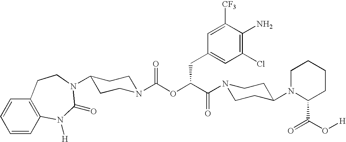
C12=C(C=CC=C1)CCN(C1CCN(C(OC(C(=O)N3CCC(N4C(C(=O)O[H])CCCC4)CC3)CC3=CC(Cl)=C(N)C([CF3])=C3)=O)CC1)C(=O)N2[H]
